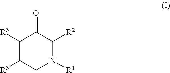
C1([R3])=C([R3])CN([R1])C([R2])C1=O
